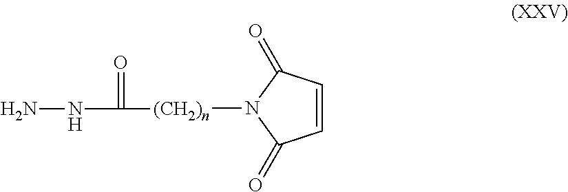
[(CH2)n](N1C(=O)C=CC1=O)C(=O)NN
